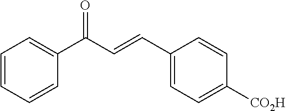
C1(C(C=CC2=CC=C([CO2H])C=C2)=O)=CC=CC=C1
